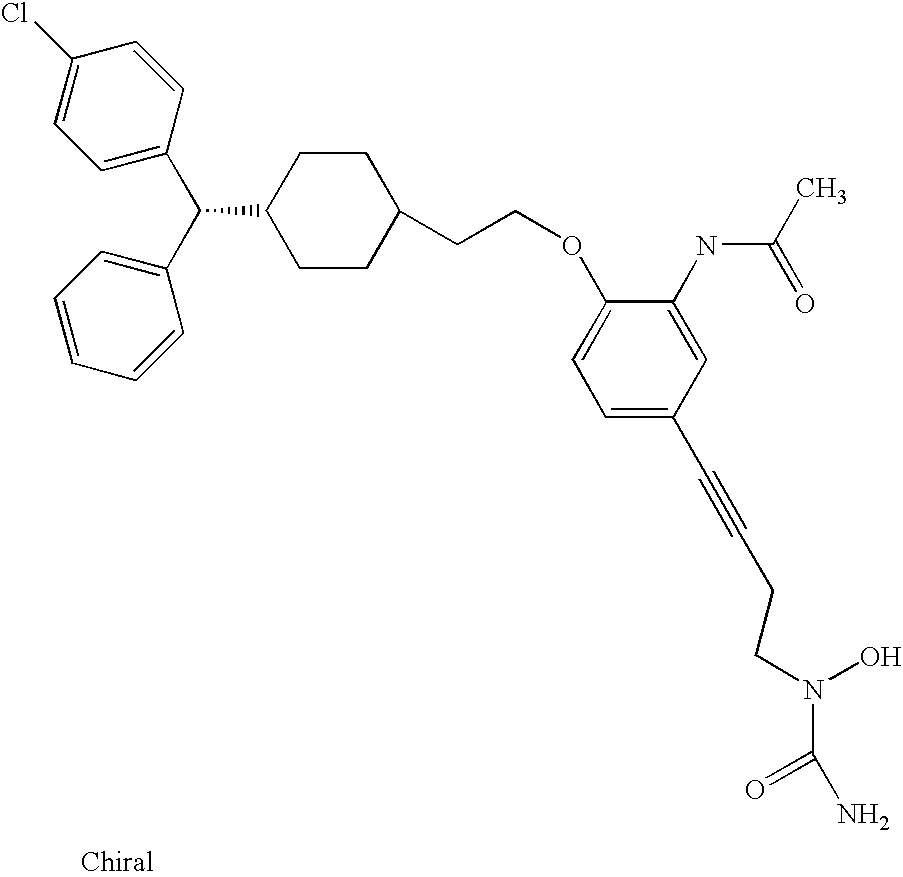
C1=C(C(C2=CC=CC=C2)C2CCC(CCOC3=CC=C(C#CCCN(C(=O)N)O)C=C3NC(C)=O)CC2)C=CC(Cl)=C1
